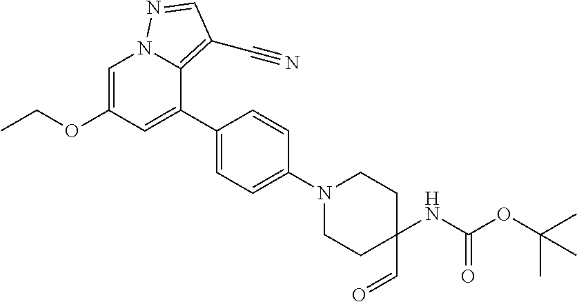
C1(C2=CC(OCC)=CN3C2=C(C#N)C=N3)=CC=C(N2CCC(C=O)(NC(OC(C)(C)C)=O)CC2)C=C1
